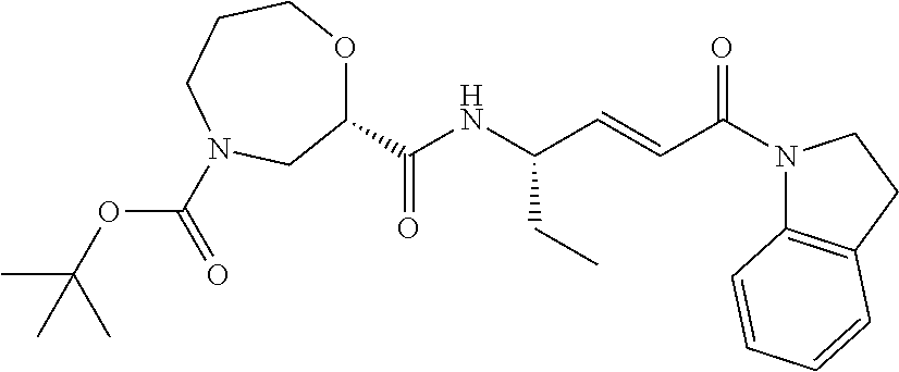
C1(C(NC(C=CC(N2C3=C(CC2)C=CC=C3)=O)CC)=O)OCCCN(C(=O)OC(C)(C)C)C1
